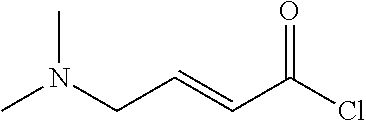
CN(CC=CC(Cl)=O)C
